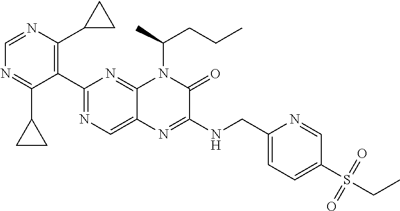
C1(C2=NC=C3C(=N2)N(C(C)CCC)C(=O)C(NCC2=CC=C(S(CC)(=O)=O)C=N2)=N3)=C(C2CC2)N=CN=C1C1CC1
